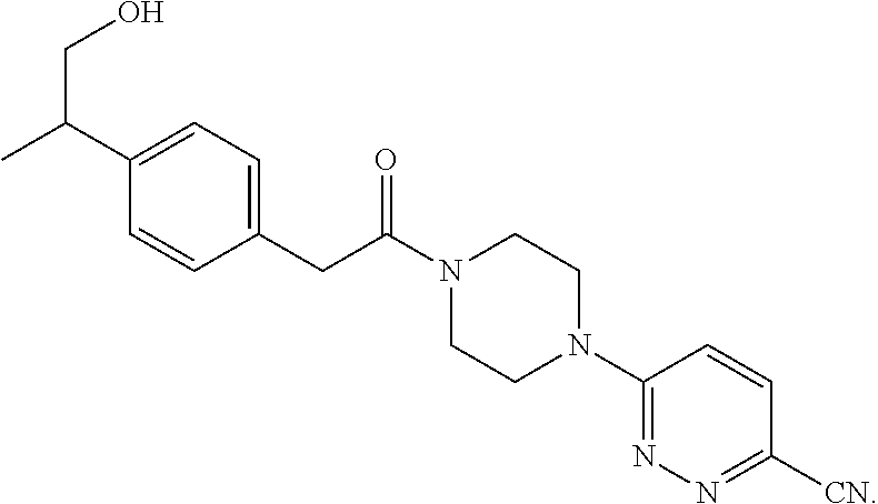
C1(C(C)CO)=CC=C(CC(N2CCN(C3=NN=C([CN])C=C3)CC2)=O)C=C1
